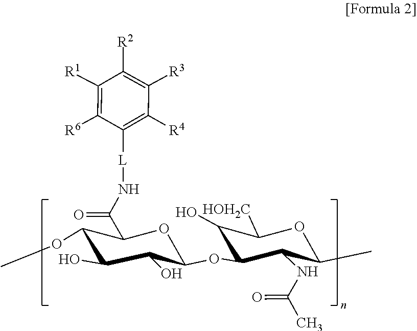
C1([R2])=C([R3])C([R4])=C([L]NC(C2C(OC)C(O)C(O)C(OC3C(NC(=O)C)C(C)OC([HOH2C])C3O)O2)=O)C([R6])=C1[R1]
